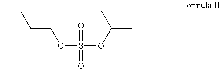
CCCCOS(=O)(=O)OC(C)C
